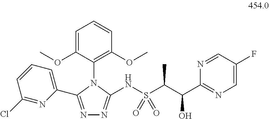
C1=C(OC)C(N2C(C3=CC=CC(Cl)=N3)=NN=C2NS(C(C(C2=NC=C(F)C=N2)O)C)(=O)=O)=C(OC)C=C1
